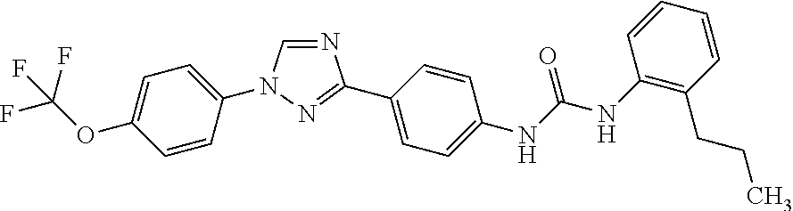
N1=CN(C2=CC=C(OC(F)(F)F)C=C2)N=C1C1=CC=C(NC(=O)NC2=C(CCC)C=CC=C2)C=C1
